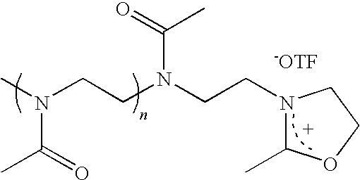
N(CCN(CCN1C(C)OCC1)C(=O)C)(C)C(=O)C.[-OTF]
